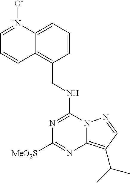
N(C1=NC([MeO2S])=NC2=C(C(C)C)C=NN12)CC1=C2C(=CC=C1)[N+]([O-])=CC=C2
